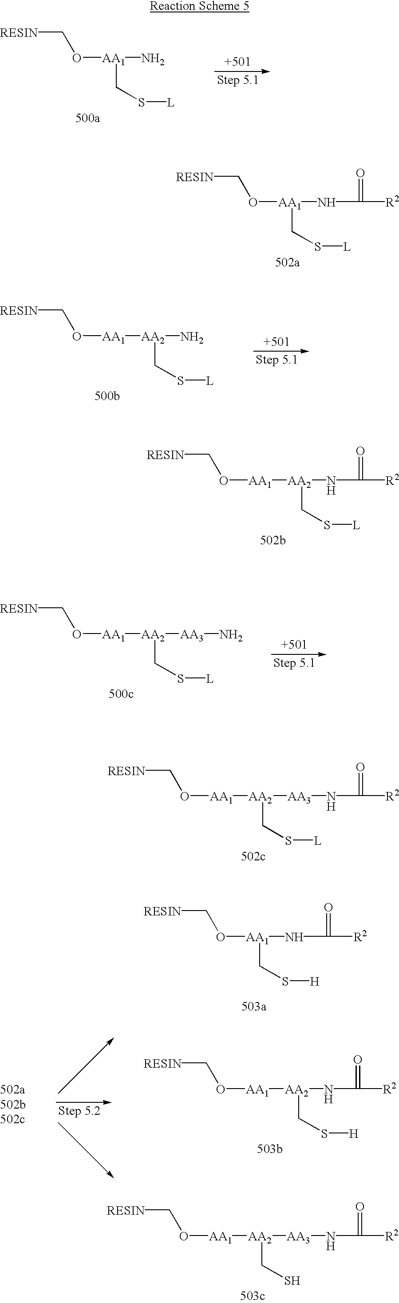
[RESIN]CO[AA1](NC(=O)[R2])CS[L].[RESIN]CO[AA1][AA2]([AA3]NC(=O)[R2])CS.[RESIN]CO[AA1](N)CS[L].[RESIN]CO[AA1][AA2](N)CS[L].[RESIN]CO[AA1][AA2]([AA3]N)CS[L].[RESIN]CO[AA1](NC(=O)[R2])CS[H].[RESIN]CO[AA1][AA2](NC(=O)[R2])CS[H].[RESIN]CO[AA1][AA2](NC(=O)[R2])CS[L].[RESIN]CO[AA1][AA2]([AA3]NC(=O)[R2])CS[L]
